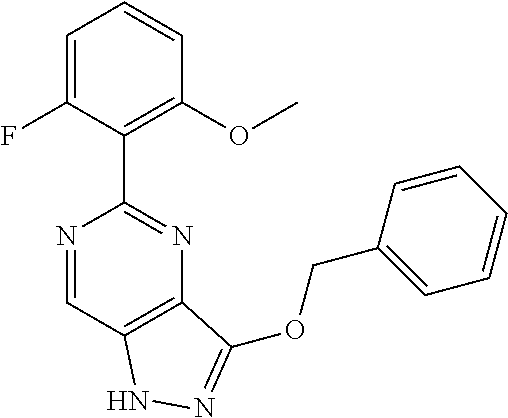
C12=C(C=NC(C3=C(OC)C=CC=C3F)=N1)NN=C2OCC1=CC=CC=C1
